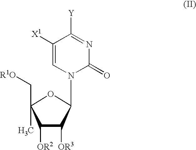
C1([OR2])C([OR3])C(N2C=C([X1])C([Y])=NC2=O)OC1(C)C[R1O]
